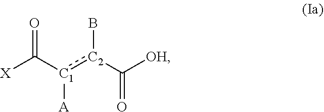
O=C([C1](:[C2](C([OH])=O)B)[A])[X]
